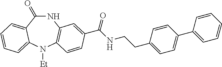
N1C(=O)C2=CC=CC=C2N([Et])C2=C1C=C(C(NCCC1=CC=C(C3=CC=CC=C3)C=C1)=O)C=C2
